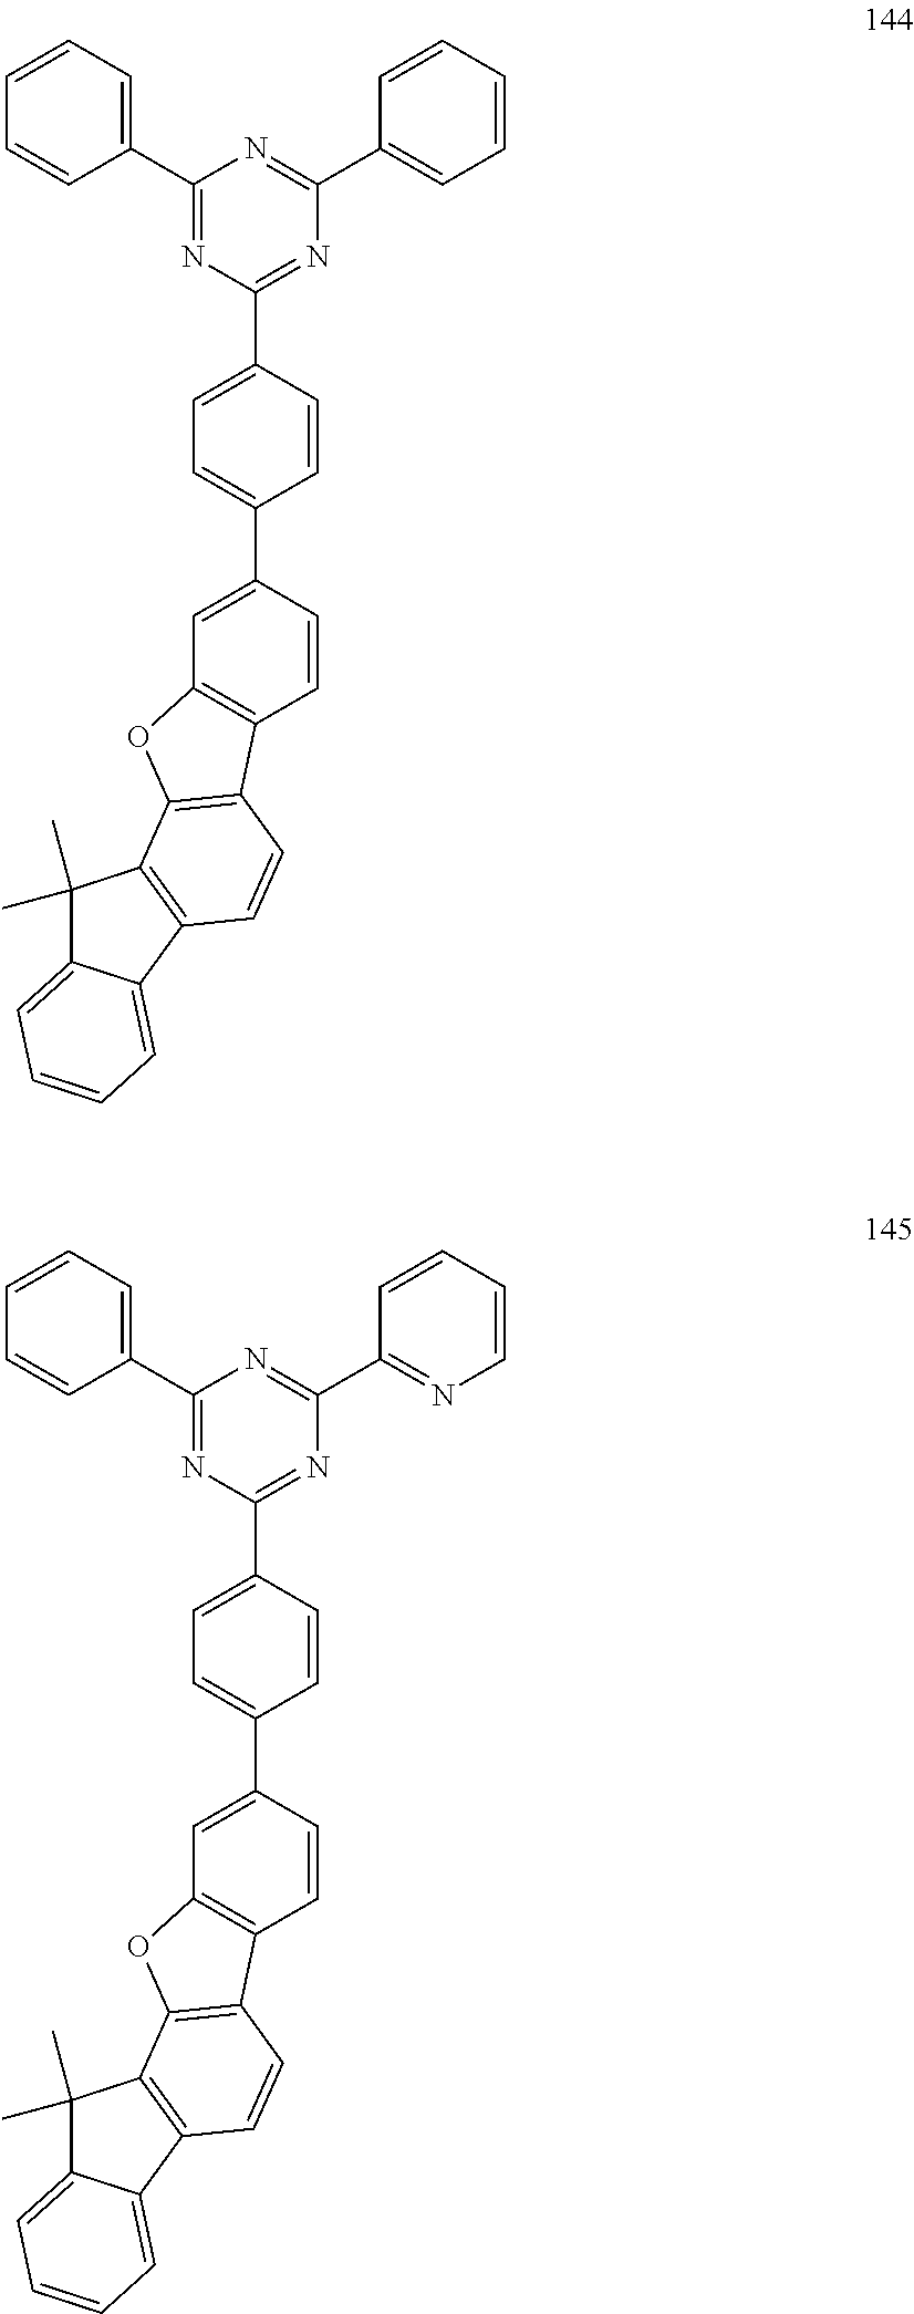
N1=C(C2=CC=CC=C2)N=C(C2=CC=C(C3=CC4=C(C=C3)C3=C(O4)C4=C(C=C3)C3=CC=CC=C3C4(C)C)C=C2)N=C1C1=CC=CC=C1.N1=C(C2=NC=CC=C2)N=C(C2=CC=C(C3=CC4=C(C=C3)C3=C(O4)C4=C(C=C3)C3=CC=CC=C3C4(C)C)C=C2)N=C1C1=CC=CC=C1
